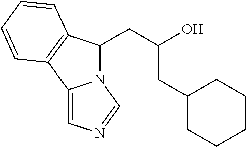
C(C(O)CC1CCCCC1)C1N2C(=CN=C2)C2=C1C=CC=C2
